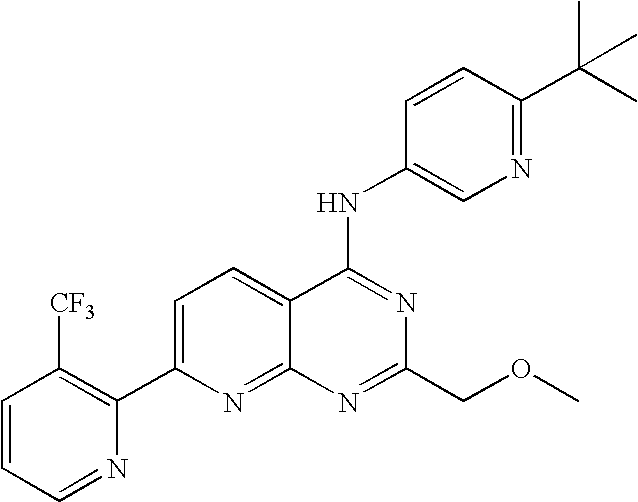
C1=CC=NC(C2=CC=C3C(=N2)N=C(COC)N=C3NC2=CN=C(C(C)(C)C)C=C2)=C1[CF3]
